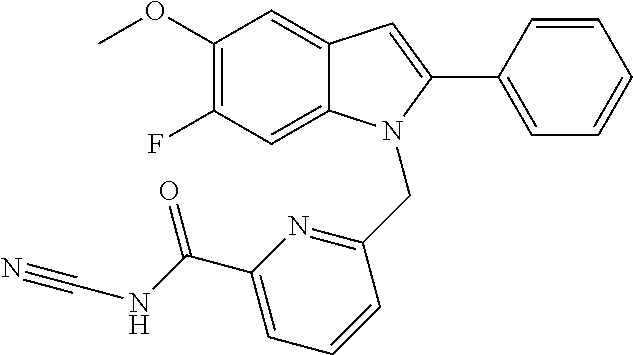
C1(OC)=C(F)C=C2C(=C1)C=C(C1=CC=CC=C1)N2CC1=NC(C(NC#N)=O)=CC=C1
